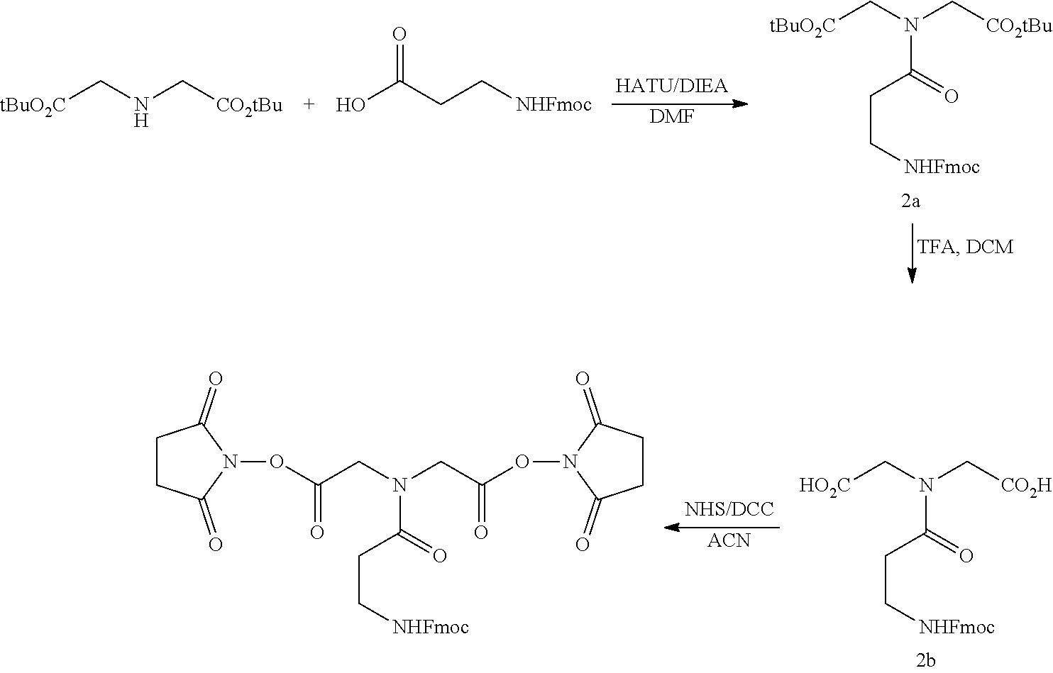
[DMF].[tBuO2C]CNC[CO2tBu].OC(CC[NHFmoc])=O.[tBuO2C]CN(C[CO2tBu])C(CC[NHFmoc])=O.[ACN].C1CC(=O)N(OC(CN(CC(ON2C(=O)CCC2=O)=O)C(CC[NHFmoc])=O)=O)C1=O.[HO2C]CN(C[CO2H])C(CC[NHFmoc])=O
